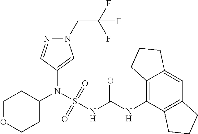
C1(N(S(NC(NC2=C3C(=CC4=C2CCC4)CCC3)=O)(=O)=O)C2CCOCC2)=CN(CC(F)(F)F)N=C1
